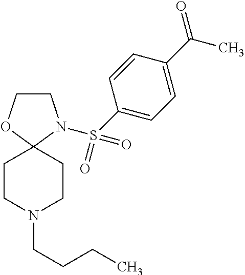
C1CN(S(C2=CC=C(C(=O)C)C=C2)(=O)=O)C2(O1)CCN(CCCC)CC2
